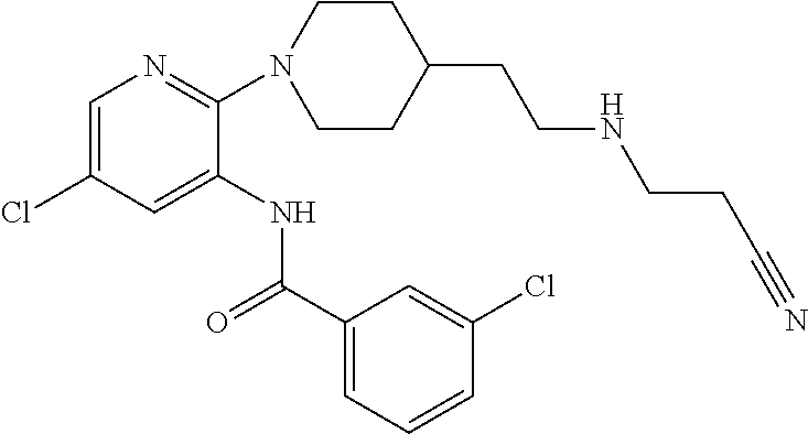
C1(N2CCC(CCNCCC#N)CC2)=NC=C(Cl)C=C1NC(C1=CC=CC(Cl)=C1)=O
